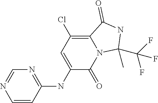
N1=C(NC2=CC(Cl)=C3N(C2=O)C(C)(C(F)(F)F)NC3=O)C=CN=C1
